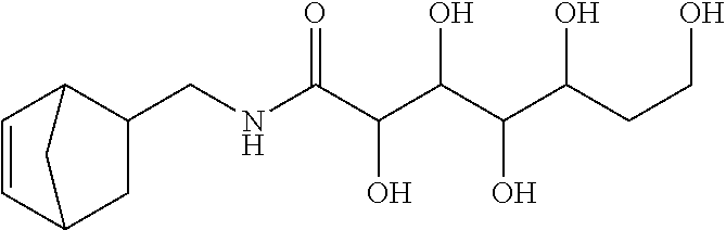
C1=CC2CC(CNC(C(C(C(C(CCO)O)O)O)O)=O)C1C2
